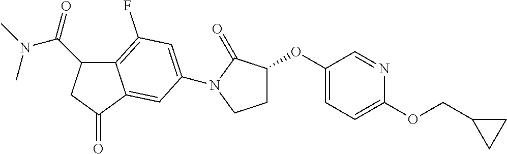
C12=C(F)C=C(N3C(=O)C(OC4=CC=C(OCC5CC5)N=C4)CC3)C=C1C(=O)CC2C(N(C)C)=O
